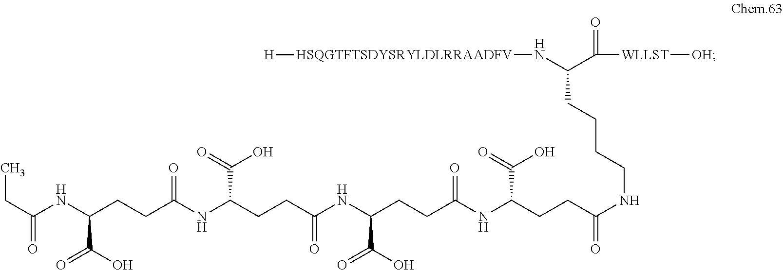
C(NC(CCC(NC(CCC(NC(CCC(NC(CCC(NCCCCC(C([WLLST][OH])=O)N[HSQGTFTSDYSRYLDLRRAADFV][H])=O)C(O)=O)=O)C(O)=O)=O)C(O)=O)=O)C(O)=O)(CC)=O
